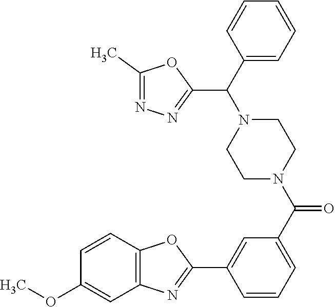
C1(C)=NN=C(C(C2=CC=CC=C2)N2CCN(C(C3=CC=CC(C4=NC5=C(O4)C=CC(OC)=C5)=C3)=O)CC2)O1
